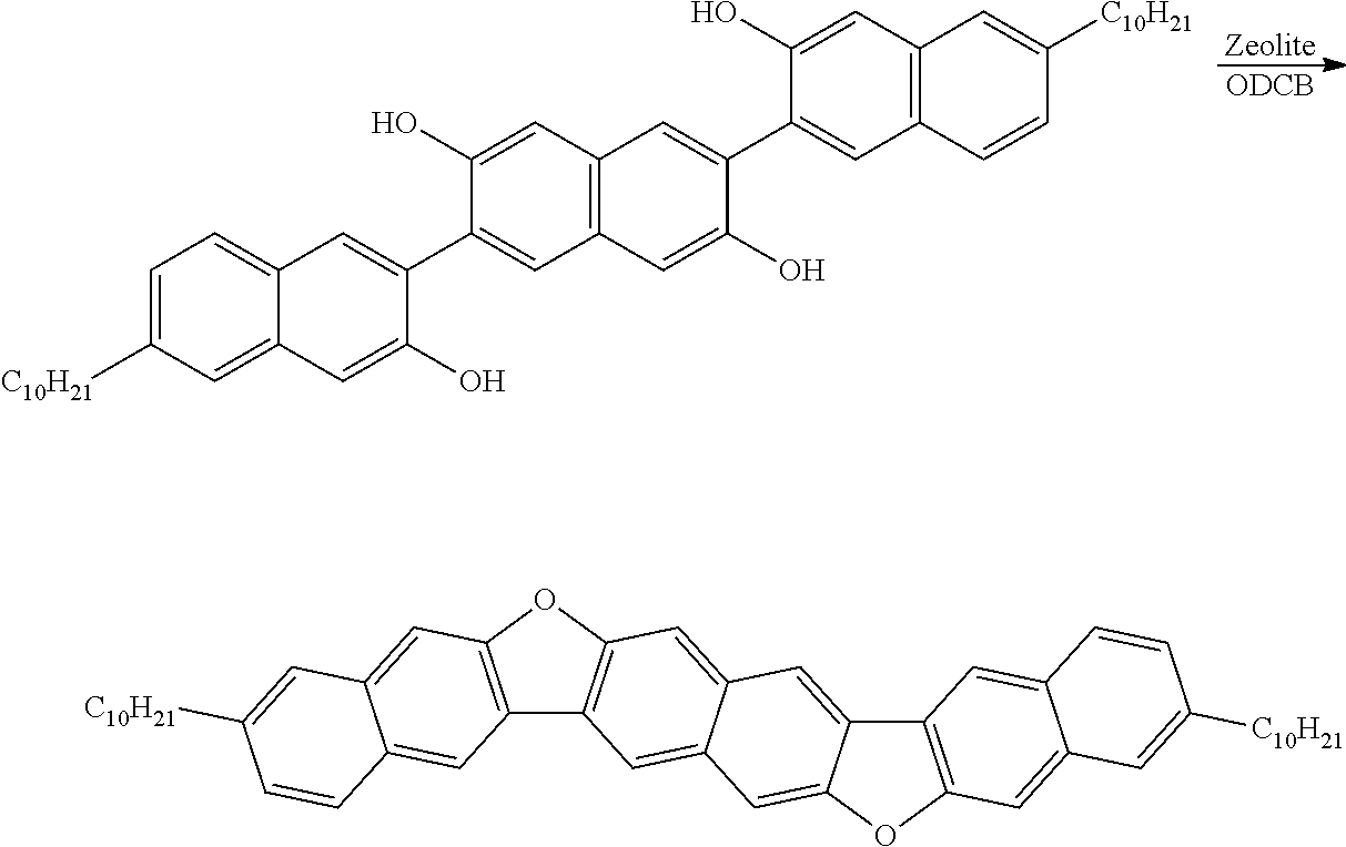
[Zeolite].[ODCB].C1=C([C10H21])C=C2C(=C1)C=C(C1=CC3=C(C=C1O)C=C(C1=CC4=C(C=C1O)C=C([C10H21])C=C4)C(O)=C3)C(O)=C2.C12=C(OC3=C1C=C1C(=C3)C=C3C(=C1)OC1=C3C=C3C(=C1)C=C([C10H21])C=C3)C=C1C(=C2)C=CC([C10H21])=C1
